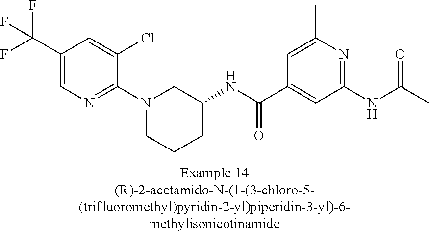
C1(C(F)(F)F)=CN=C(N2CCCC(NC(C3=CC(NC(C)=O)=NC(C)=C3)=O)C2)C(Cl)=C1
